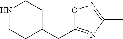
C1(CC2=NC(C)=NO2)CCNCC1
